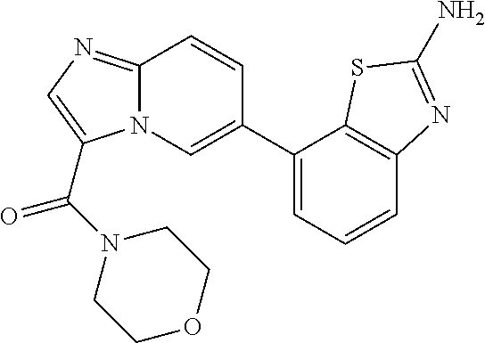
N12C(=NC=C1C(N1CCOCC1)=O)C=CC(C1=CC=CC3=C1SC(N)=N3)=C2
